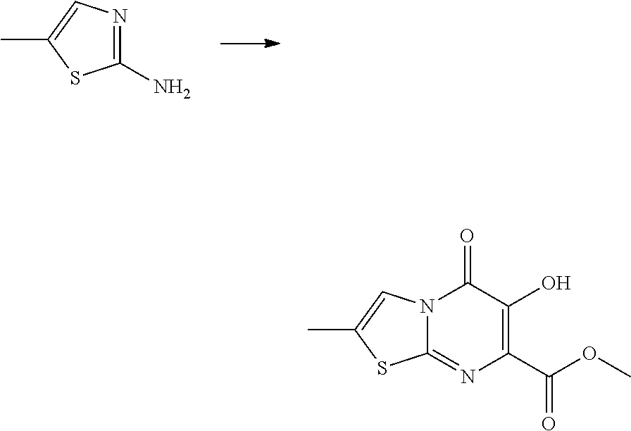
C1(N)=NC=C(C)S1.N12C(=NC(C(OC)=O)=C(O)C1=O)SC(C)=C2
